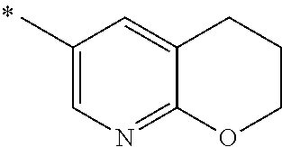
CC1=CN=C2C(=C1)CCCO2
